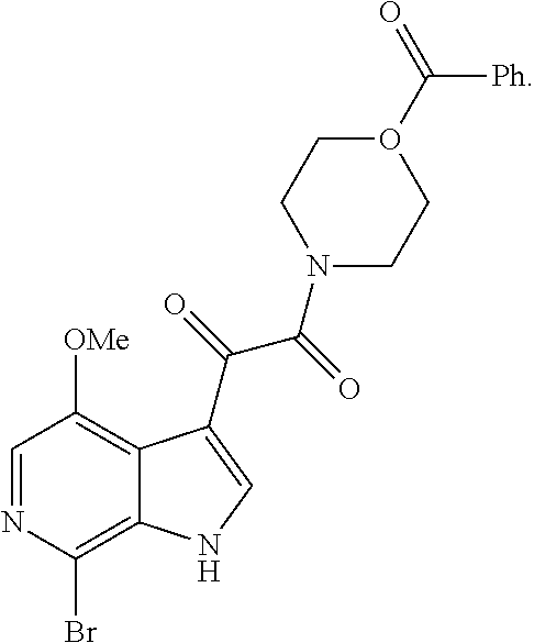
C12=C(Br)N=CC([OMe])=C1C(C(=O)C(=O)N1CCO(C(=O)[Ph])CC1)=CN2
